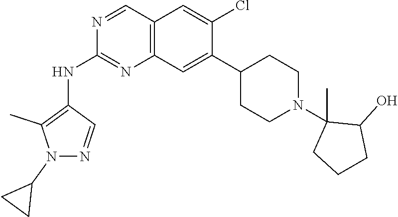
C12=C(C=C(C3CCN(C4(C)CCCC4O)CC3)C(Cl)=C1)N=C(NC1=C(C)N(C3CC3)N=C1)N=C2
